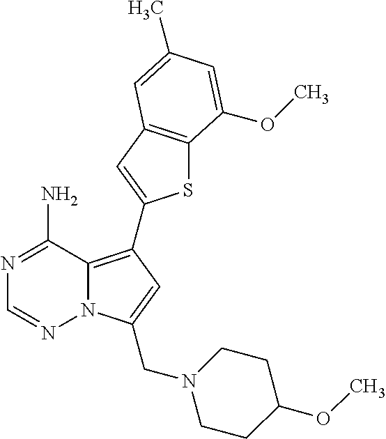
C12=C(C3=CC4=C(S3)C(OC)=CC(C)=C4)C=C(CN3CCC(OC)CC3)N1N=CN=C2N
